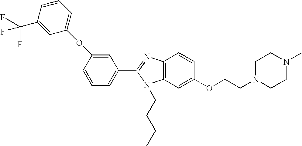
C1(C2=NC3=C(N2CCCC)C=C(OCCN2CCN(C)CC2)C=C3)=CC=CC(OC2=CC=CC(C(F)(F)F)=C2)=C1
